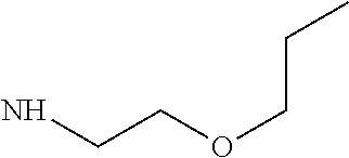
NCCOCCC
